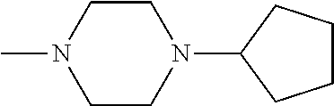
CN1CCN(C2CCCC2)CC1
